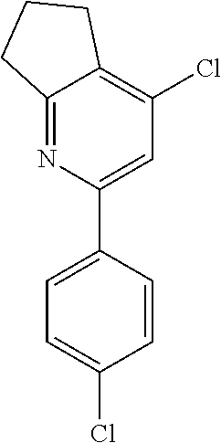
C12=NC(C3=CC=C(Cl)C=C3)=CC(Cl)=C1CCC2
